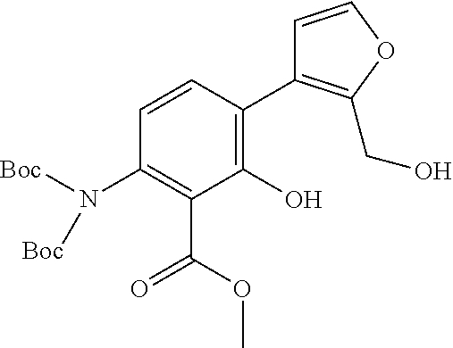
C1(O)=C(C2=C(CO)OC=C2)C=CC(N([Boc])[Boc])=C1C(OC)=O
